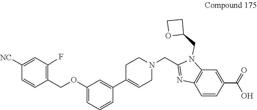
C1=CC(COC2=CC=CC(C3=CCN(CC4=NC5=C(C=C(C(=O)O)C=C5)N4CC4CCO4)CC3)=C2)=C(F)C=C1[NC]
